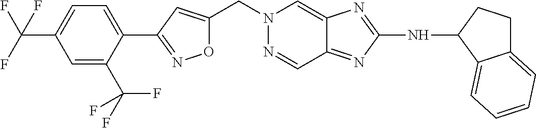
O1C(CN2N=CC3=NC(NC4CCC5=CC=CC=C54)=NC3=C2)=CC(C2=CC=C(C(F)(F)F)C=C2C(F)(F)F)=N1
